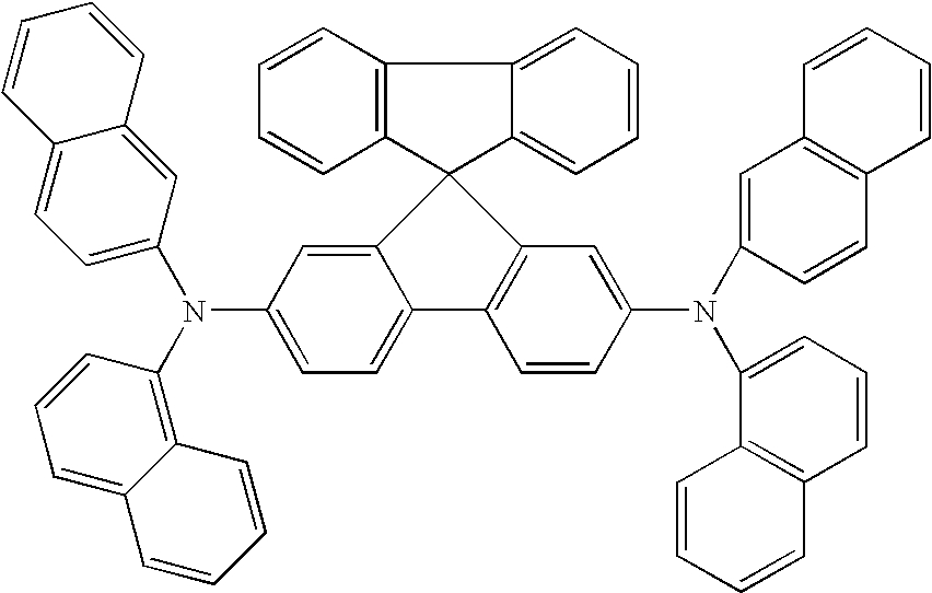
C12=CC(N(C3=C4C(=CC=C3)C=CC=C4)C3=CC=C4C(=C3)C=CC=C4)=CC=C1C1=C(C=C(N(C3=CC4=C(C=C3)C=CC=C4)C3=CC=CC4=C3C=CC=C4)C=C1)C21C2=CC=CC=C2C2=C1C=CC=C2
